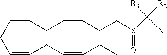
C(CC=CCC=CCC)=CCC=CCCS(C([X])([R3])[R2])=O
